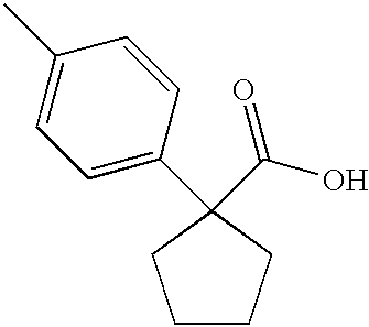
C1=CC(C)=CC=C1C1(C(=O)O)CCCC1
